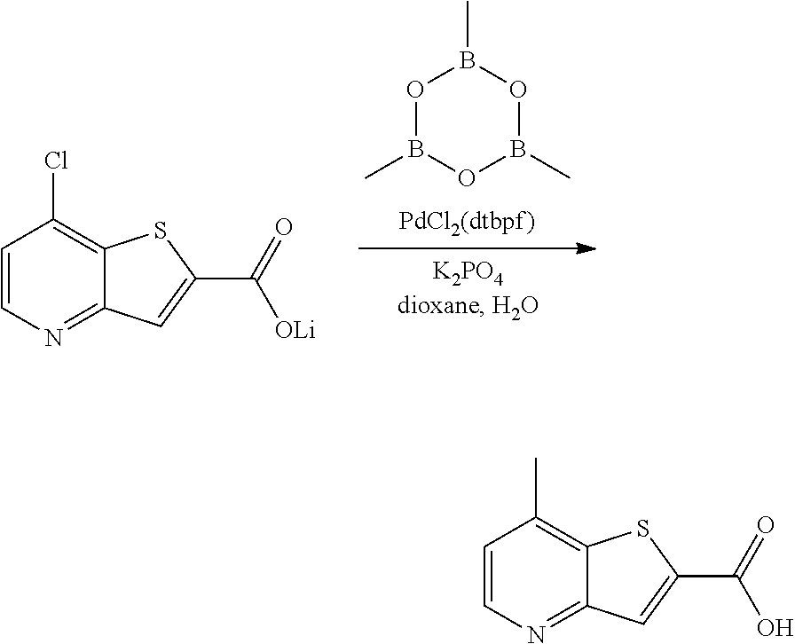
C1(C)=C2SC(C(=O)O)=CC2=NC=C1.C1(Cl)=C2SC(C(=O)[OLi])=CC2=NC=C1.O1B(C)OB(C)OB1C
